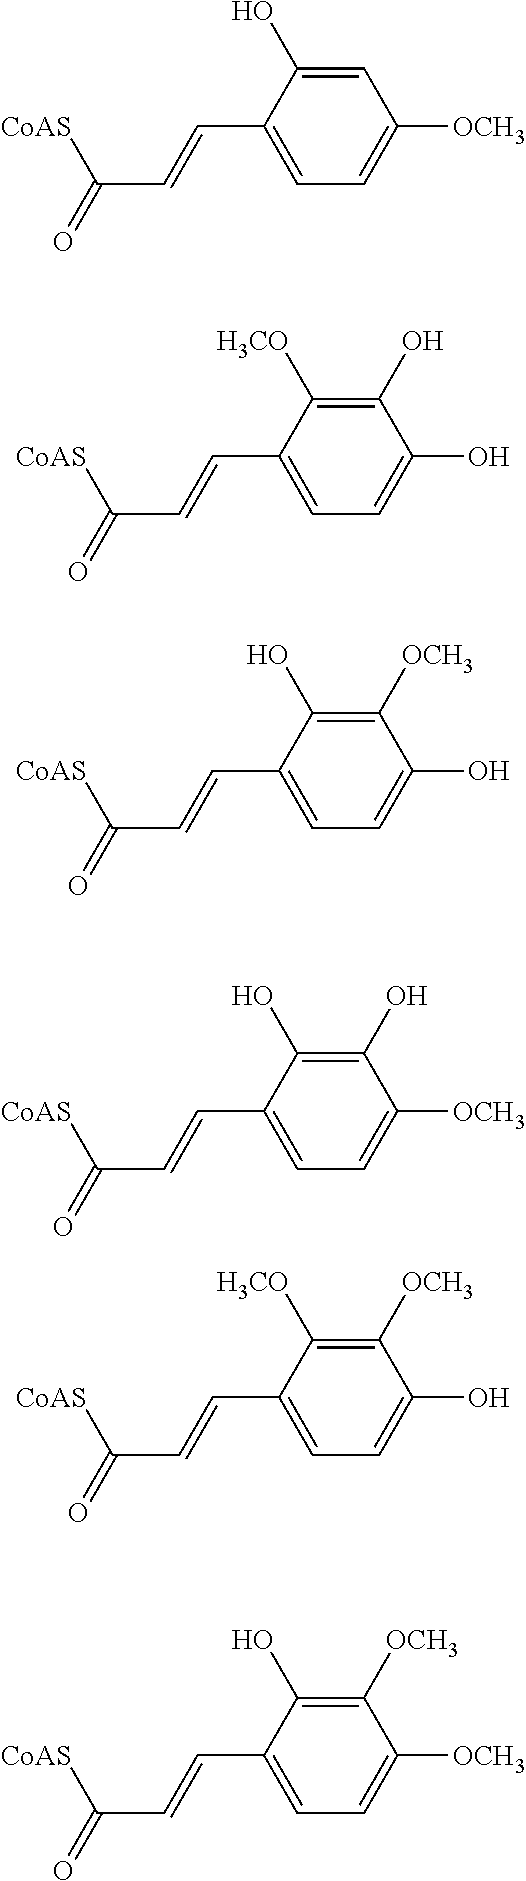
C1=C(O)C(C=CC(=O)[CoAS])=CC=C1[OCH3].C1(O)=C([H3CO])C(C=CC(=O)[CoAS])=CC=C1O.C1([OCH3])=C(O)C(C=CC(=O)[CoAS])=CC=C1O.C1(O)=C(O)C(C=CC(=O)[CoAS])=CC=C1[OCH3].C1([OCH3])=C([H3CO])C(C=CC(=O)[CoAS])=CC=C1O.C1([OCH3])=C(O)C(C=CC(=O)[CoAS])=CC=C1[OCH3]
